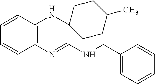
C1=CC2=C(C=C1)N=C(NCC1=CC=CC=C1)C1(N2)CCC(C)CC1
